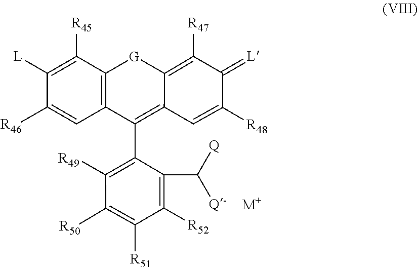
C1([L])=C([R45])C2=C(C(C3=C([R49])C([R50])=C([R51])C([R52])=C3C([Q-])[Q])=C3C(=C([R47])C(=[L])C([R48])=C3)[G]2)C=C1[R46].[M+]
